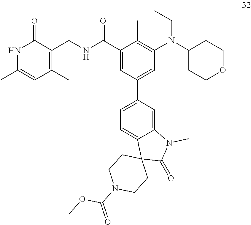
N(CC)(C1=C(C)C(C(NCC2=C(C)C=C(C)NC2=O)=O)=CC(C2=CC=C3C(=C2)N(C)C(=O)C32CCN(C(=O)OC)CC2)=C1)C1CCOCC1
